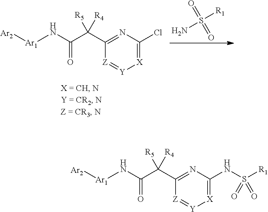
[X]1=C(Cl)N=C(C(C(N[Ar1][Ar2])=O)([R5])[R4])[Z]=[Y]1.O=S(=O)([R1])N.[X]1=C(NS([R1])(=O)=O)N=C(C(C(N[Ar1][Ar2])=O)([R5])[R4])[Z]=[Y]1
